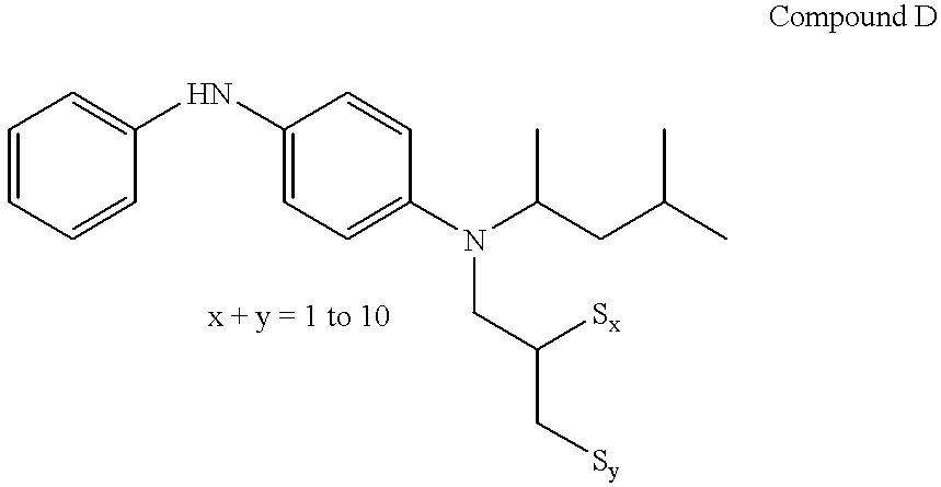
C1=CC=CC(NC2=CC=C(N(C(CC(C)C)C)CC([Sx])C[Sy])C=C2)=C1
